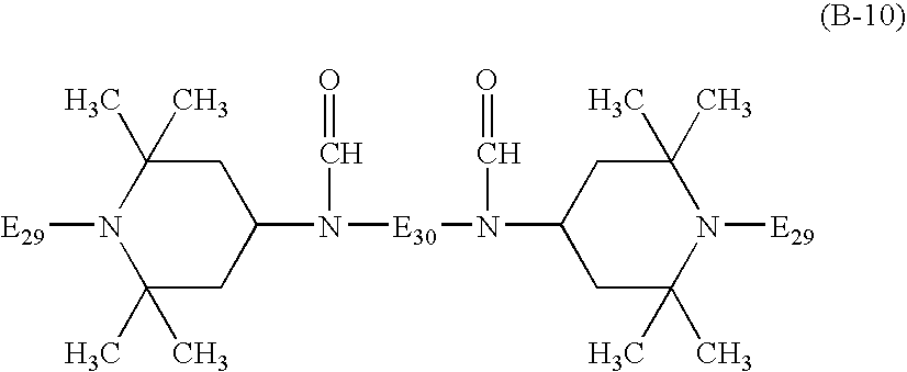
N1([E29])C(C)(C)CC(N([E30]N(C=O)C2CC(C)(C)N([E29])C(C)(C)C2)C=O)CC1(C)C
